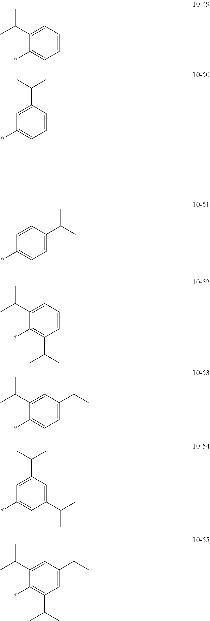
C1=CC=C(C(C)C)C(*)=C1.C1=CC(C(C)C)=CC(*)=C1.C1=C(C(C)C)C=CC(*)=C1.C1=CC=C(C(C)C)C(*)=C1C(C)C.C1=C(C(C)C)C=C(C(C)C)C(*)=C1.C1(C(C)C)=CC(C(C)C)=CC(*)=C1.C1=C(C(C)C)C=C(C(C)C)C(*)=C1C(C)C
